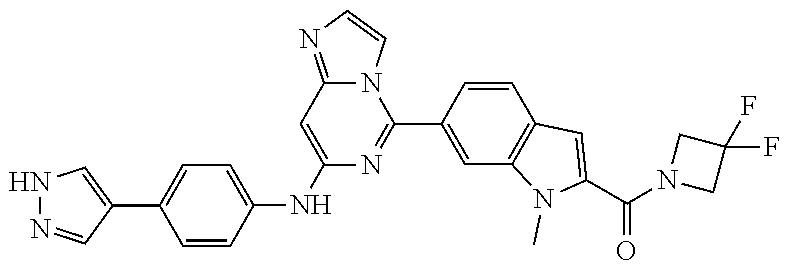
N1(C(C2=CC3=C(C=C(C4=NC(NC5=CC=C(C6=CNN=C6)C=C5)=CC5=NC=CN45)C=C3)N2C)=O)CC(F)(F)C1
